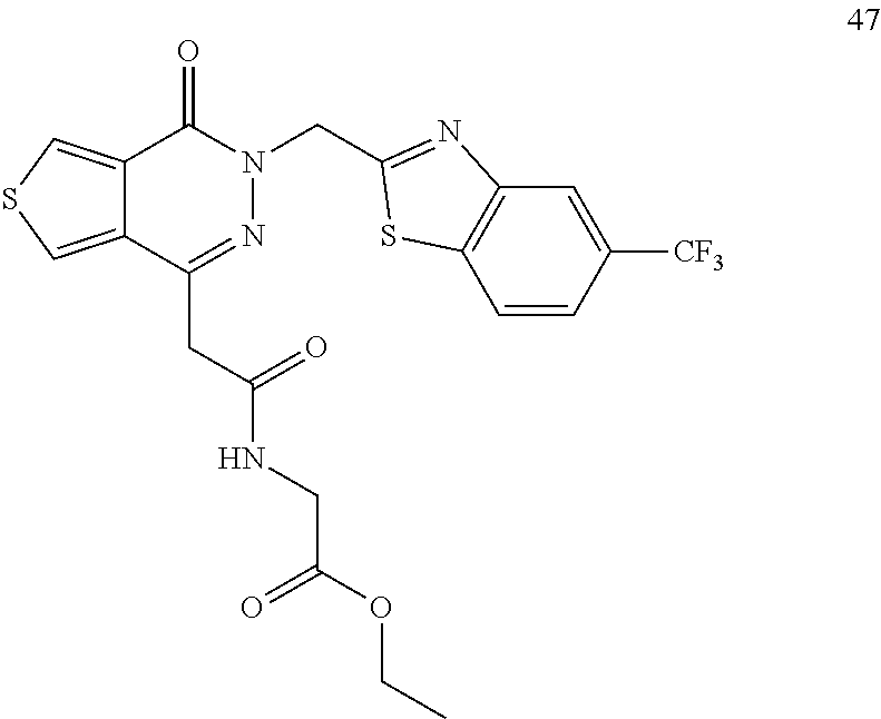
C12=CSC=C1C(CC(NCC(OCC)=O)=O)=NN(CC1=NC3=C(C=CC([CF3])=C3)S1)C2=O
